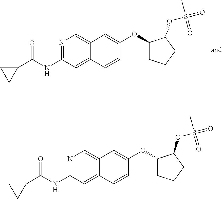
N1=C(NC(C2CC2)=O)C=C2C(=C1)C=C(OC1CCCC1OS(=O)(C)=O)C=C2.N1=C(NC(C2CC2)=O)C=C2C(=C1)C=C(OC1CCCC1OS(=O)(C)=O)C=C2
